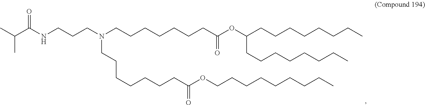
N(CCCCCCCC(OCCCCCCCCC)=O)(CCCCCCCC(=O)OC(CCCCCCCC)CCCCCCCC)CCCNC(C(C)C)=O
